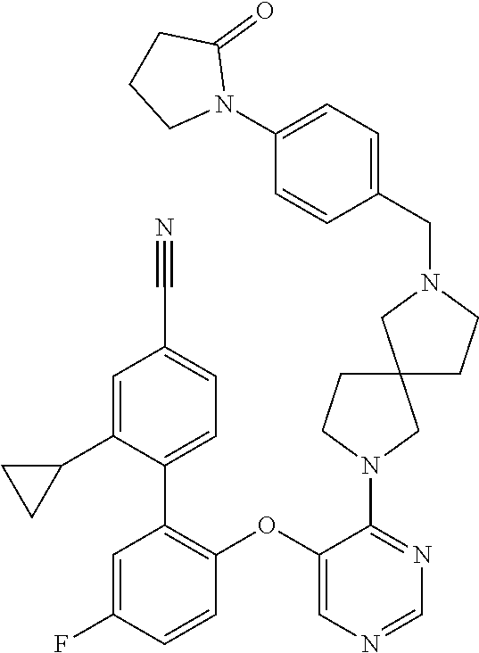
C1(OC2=C(C3=CC=C(C#N)C=C3C3CC3)C=C(F)C=C2)=CN=CN=C1N1CCC2(C1)CCN(CC1=CC=C(N3C(=O)CCC3)C=C1)C2
